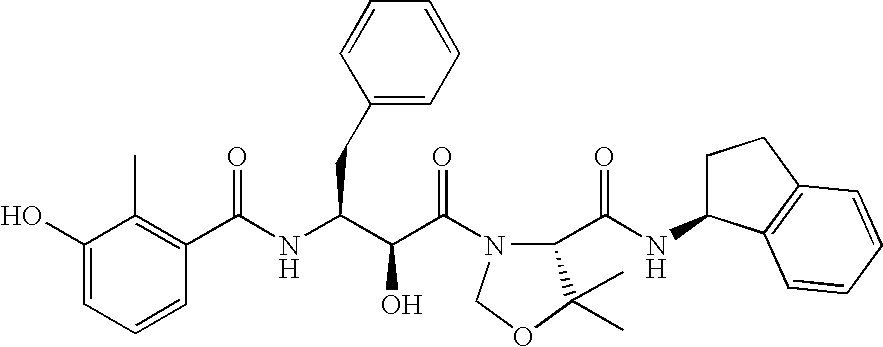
C(NC(C(C(N1C(C(NC2CCC3=C2C=CC=C3)=O)C(C)(C)OC1)=O)O)CC1=CC=CC=C1)(=O)C1=C(C)C(O)=CC=C1
